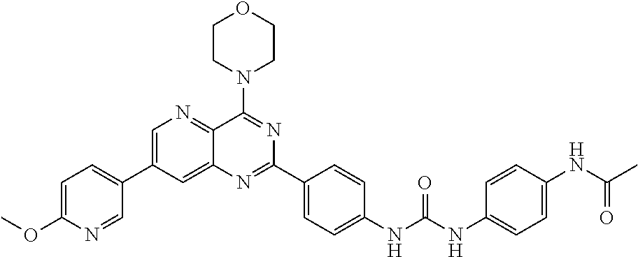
C1=C(OC)N=CC(C2=CN=C3C(=C2)N=C(C2=CC=C(NC(NC4=CC=C(NC(C)=O)C=C4)=O)C=C2)N=C3N2CCOCC2)=C1
